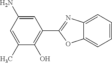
C12=CC=CC=C1OC(C1=C(O)C(C)=CC(N)=C1)=N2
